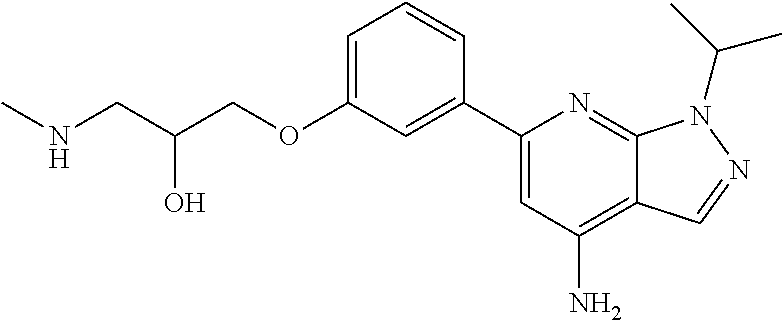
CNCC(COC1=CC=CC(C2=CC(N)=C3C(=N2)N(C(C)C)N=C3)=C1)O
